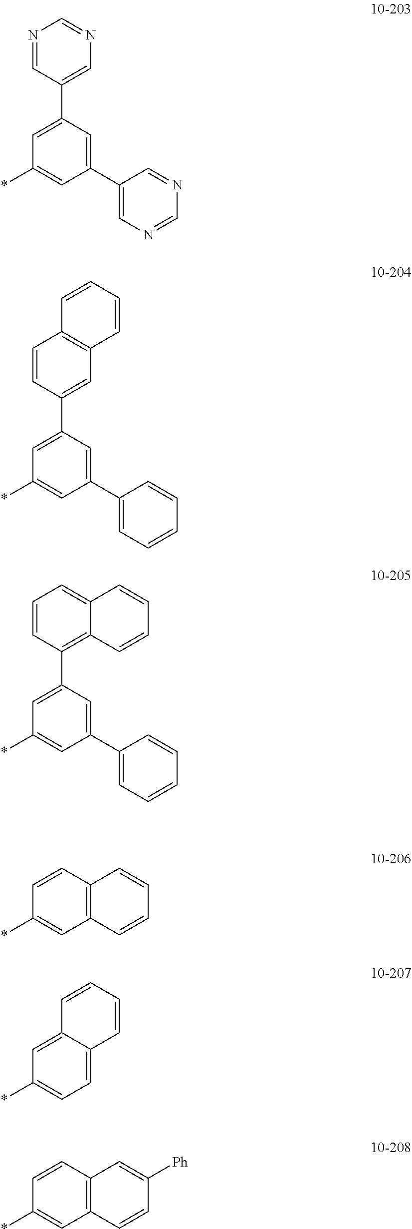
N1=CC(C2=CC(*)=CC(C3=CN=CN=C3)=C2)=CN=C1.C1=CC(C2=CC(*)=CC(C3=CC=CC=C3)=C2)=CC2=C1C=CC=C2.C1=CC(C2=CC(*)=CC(C3=CC=CC=C3)=C2)=C2C(=C1)C=CC=C2.C1=CC(*)=CC2=C1C=CC=C2.C12=CC(*)=CC=C1C=CC=C2.C1=CC(*)=CC2=C1C=C([Ph])C=C2
